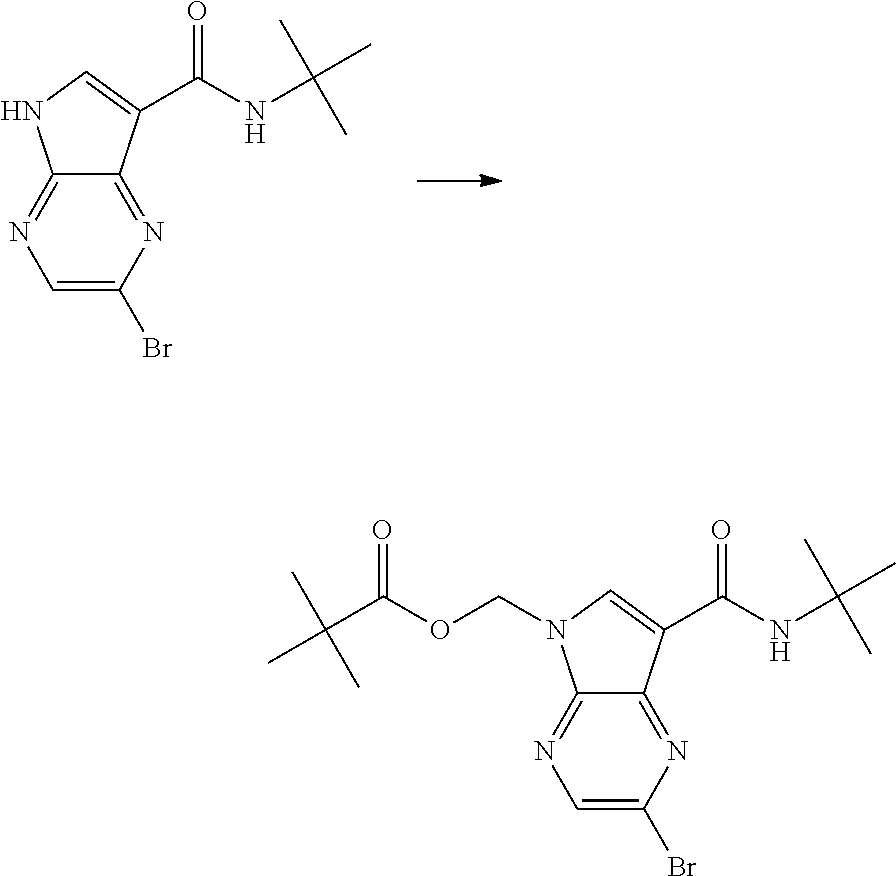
C12=NC=C(Br)N=C1C(C(NC(C)(C)C)=O)=CN2.C12=NC=C(Br)N=C1C(C(NC(C)(C)C)=O)=CN2COC(C(C)(C)C)=O
